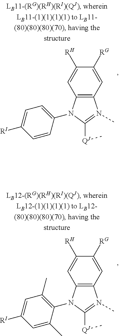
C12=C(N(C3=CC=C([RI])C=C3)C([QJ]C)=N1C)C=C([RH])C([RG])=C2.C12=C(N(C3=C(C)C=C([RI])C=C3C)C([QJ]C)=N1C)C=C([RH])C([RG])=C2
